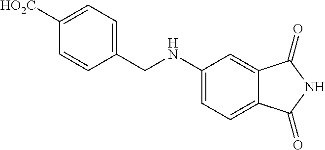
C1([HO2C])=CC=C(CNC2=CC=C3C(=C2)C(=O)NC3=O)C=C1
